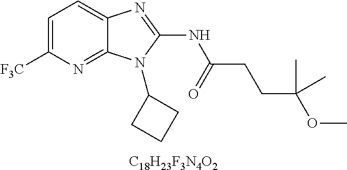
C1=C([F3C])N=C2C(=C1)N=C(NC(CCC(OC)(C)C)=O)N2C1CCC1.[C18H23F3N4O2]
